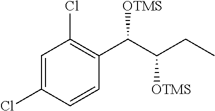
C1=C(Cl)C=CC(C(C(CC)[OTMS])[OTMS])=C1Cl
